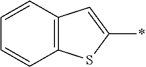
C12=C(C=C(*)S1)C=CC=C2
